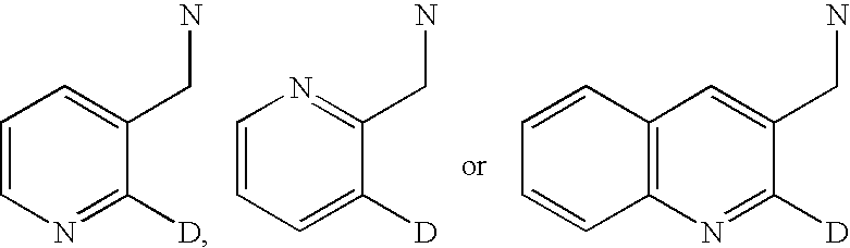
C1=CN=C([D])C(CN)=C1.C1=CC=C([D])C(CN)=N1.C1=CC2=C(C=C1)N=C([D])C(CN)=C2
